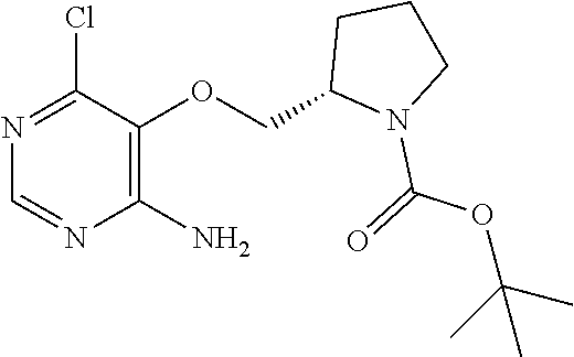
N1=C(Cl)C(OCC2N(C(=O)OC(C)(C)C)CCC2)=C(N)N=C1
